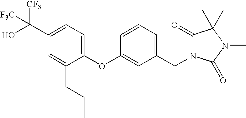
C1(OC2=CC(CN3C(=O)C(C)(C)N(C)C3=O)=CC=C2)=CC=C(C(O)([CF3])[F3C])C=C1CCC
